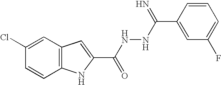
C12=C(C=C(Cl)C=C1)C=C(C(NNC(=N)C1=CC(F)=CC=C1)=O)N2
